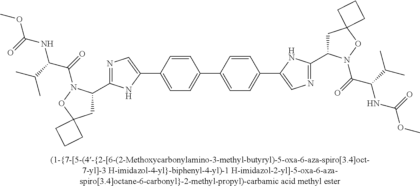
N1=C(C2CC3(ON2C(C(C(C)C)NC(=O)OC)=O)CCC3)NC(C2=CC=C(C3=CC=C(C4=CN=C(C5CC6(ON5C(C(NC(=O)OC)C(C)C)=O)CCC6)N4)C=C3)C=C2)=C1
